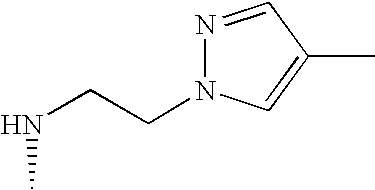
N1=CC(C)=CN1CCNC
